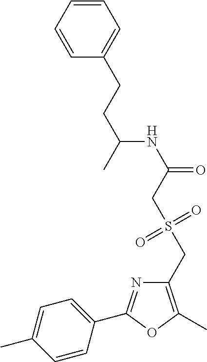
C1=C(C)C=CC(C2=NC(CS(CC(NC(CCC3=CC=CC=C3)C)=O)(=O)=O)=C(C)O2)=C1
